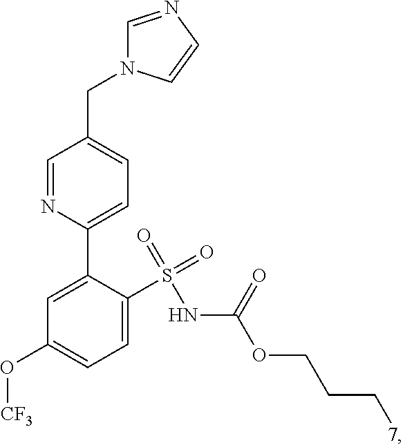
C1=C(S(=O)(=O)NC(=O)OCCC[7])C(C2=CC=C(CN3C=NC=C3)C=N2)=CC(O[CF3])=C1
